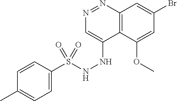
BrC1=CC2=C(C(OC)=C1)C(NNS(C1=CC=C(C)C=C1)(=O)=O)=CN=N2
